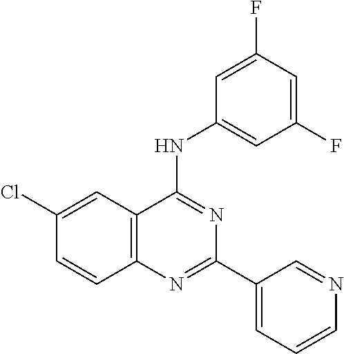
C12=C(C=C(Cl)C=C1)C(NC1=CC(F)=CC(F)=C1)=NC(C1=CC=CN=C1)=N2
